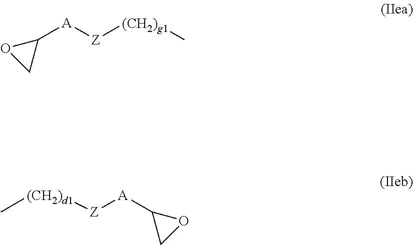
C1([A][Z][(CH2)g1]C)OC1.C1([A][Z][(CH2)d1]C)OC1
